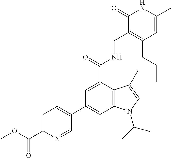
C1=C(C)NC(=O)C(CNC(C2=CC(C3=CC=C(C(OC)=O)N=C3)=CC3=C2C(C)=CN3C(C)C)=O)=C1CCC
